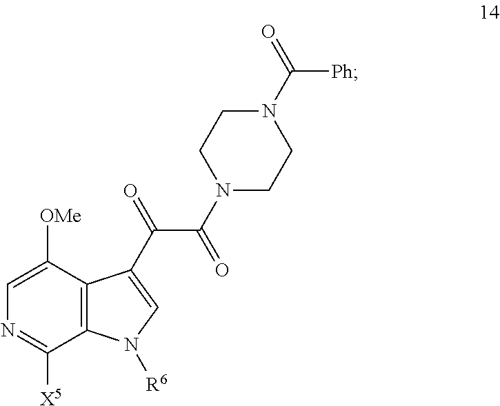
C12=C(C([OMe])=CN=C1[X5])C(C(C(N1CCN(C(=O)[Ph])CC1)=O)=O)=CN2[R6]
